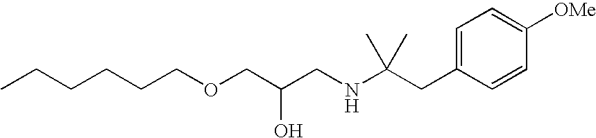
O(CC(CNC(CC1=CC=C([OMe])C=C1)(C)C)O)CCCCCC
